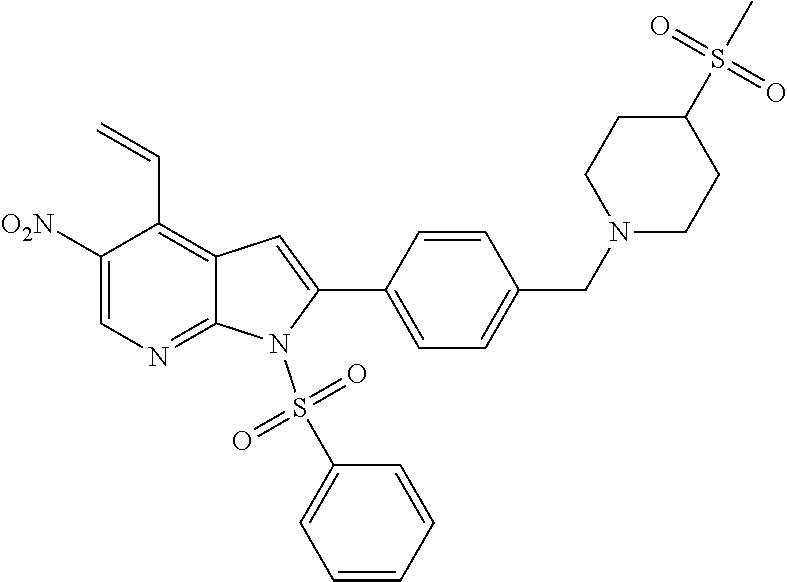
O=S(C1CCN(CC2=CC=C(C3=CC4=C(C=C)C([O2N])=CN=C4N3S(=O)(=O)C3=CC=CC=C3)C=C2)CC1)(=O)C
